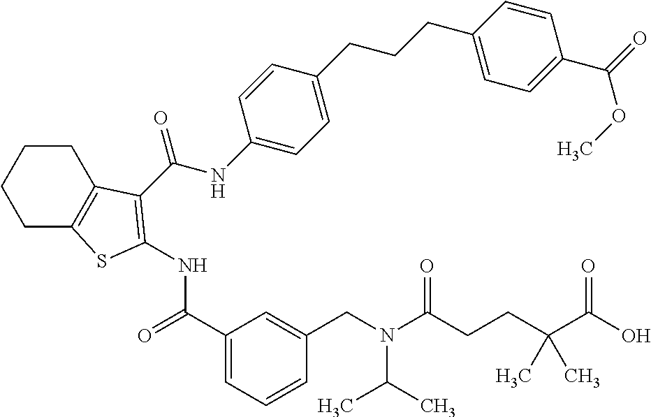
C1C2=C(CCC1)C(C(NC1=CC=C(CCCC3=CC=C(C(=O)OC)C=C3)C=C1)=O)=C(NC(C1=CC=CC(CN(C(CCC(C(O)=O)(C)C)=O)C(C)C)=C1)=O)S2
